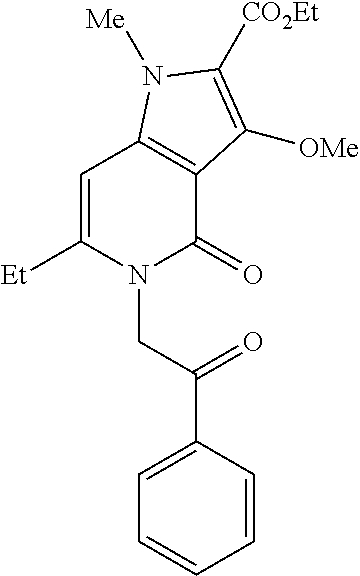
N1(CC(C2=CC=CC=C2)=O)C(=O)C2=C(C=C1[Et])N([Me])C([CO2Et])=C2[OMe]
